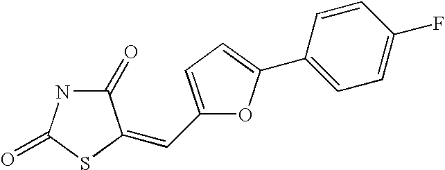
C1(=O)NC(=O)SC1=CC1=CC=C(C2=CC=C(F)C=C2)O1
